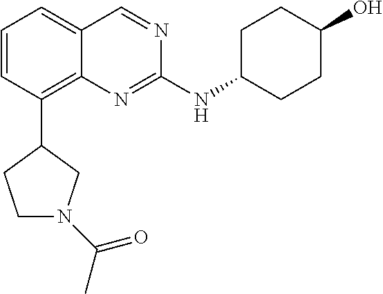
C1=CC=C2C(=C1C1CCN(C(C)=O)C1)N=C(NC1CCC(O)CC1)N=C2
